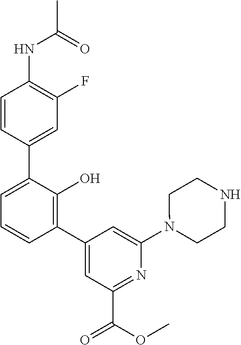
C1(NC(C)=O)=C(F)C=C(C2=CC=CC(C3=CC(C(OC)=O)=NC(N4CCNCC4)=C3)=C2O)C=C1
